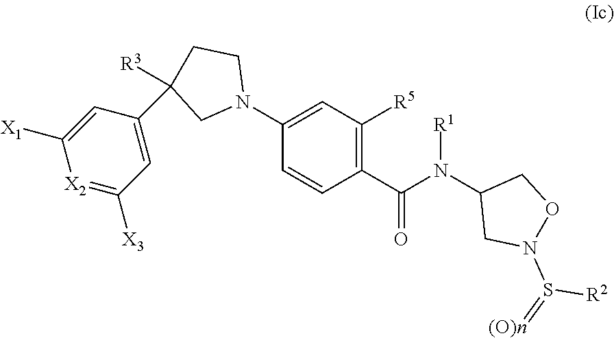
C1(N2CCC(C3=CC([X3])=[X2]C([X1])=C3)([R3])C2)=CC([R5])=C(C(N(C2CN(S(=[(O)n])[R2])OC2)[R1])=O)C=C1
